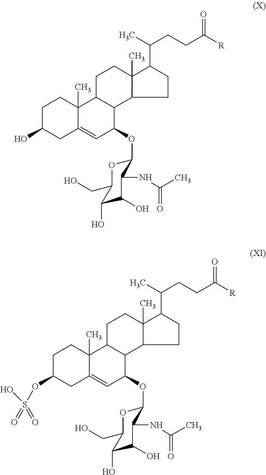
C1C(O)CC2=CC(OC3OC(CO)C(O)C(O)C3NC(C)=O)C3C(C2(C)C1)CCC1(C)C3CCC1C(C)CCC([R])=O.C1C(OS(O)(=O)=O)CC2=CC(OC3OC(CO)C(O)C(O)C3NC(C)=O)C3C(C2(C)C1)CCC1(C)C3CCC1C(C)CCC([R])=O
